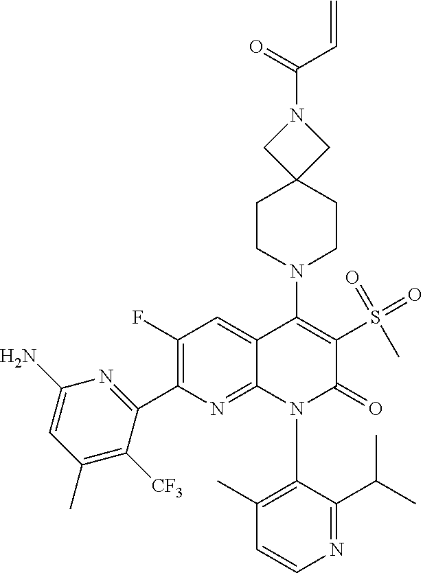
C1=CN=C(C(C)C)C(N2C(=O)C(S(=O)(=O)C)=C(N3CCC4(CN(C(=O)C=C)C4)CC3)C3=CC(F)=C(C4=NC(N)=CC(C)=C4[CF3])N=C23)=C1C
